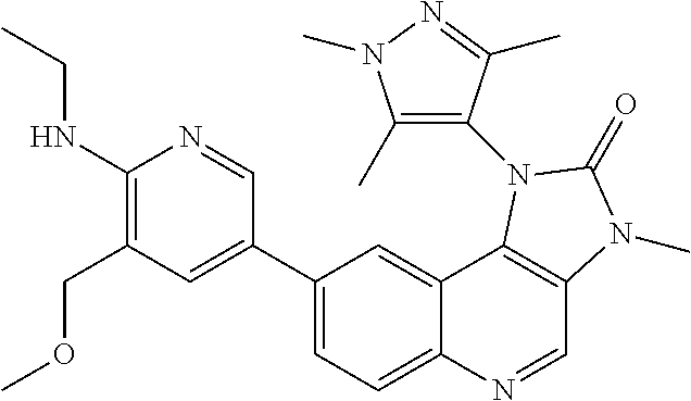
C1(NCC)=C(COC)C=C(C2=CC=C3C(=C2)C2=C(C=N3)N(C)C(=O)N2C2=C(C)N(C)N=C2C)C=N1
